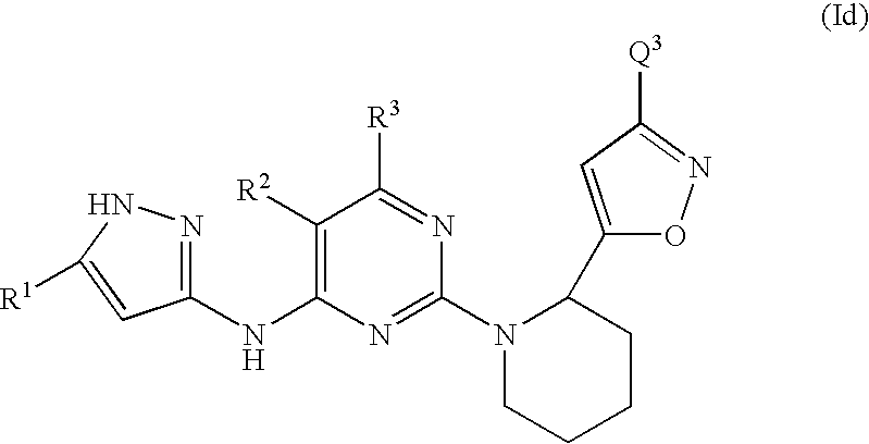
C1(NC2=C([R2])C([R3])=NC(N3CCCCC3C3=CC([Q3])=NO3)=N2)=NNC([R1])=C1
